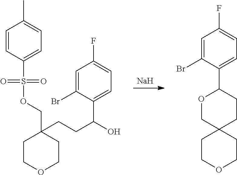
[Na].C1COCCC1(COS(C1=CC=C(C)C=C1)(=O)=O)CCC(O)C1=CC=C(F)C=C1Br.C1(C2=CC=C(F)C=C2Br)OCC2(CC1)CCOCC2
